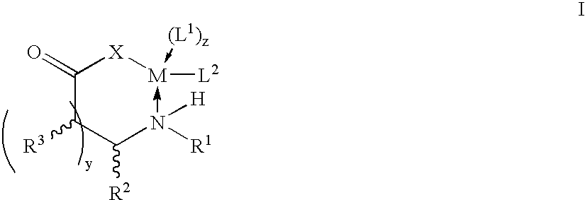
C1(=O)C([R3])C([R2])N([R1])([H])->[M]([L2])(-[(L1)z])[X]1
